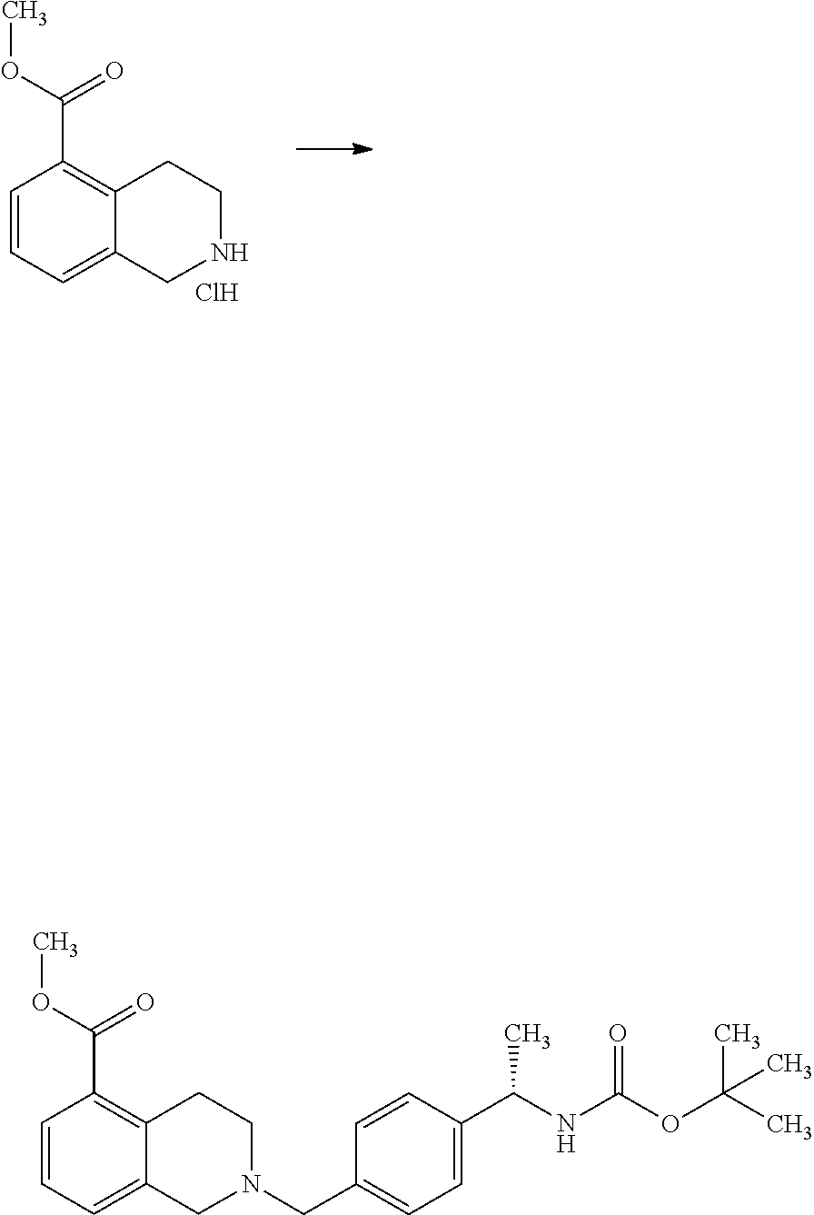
C1=CC(C(OC)=O)=C2C(=C1)CN(CC1=CC=C(C(NC(OC(C)(C)C)=O)C)C=C1)CC2.C1=CC(C(OC)=O)=C2C(=C1)CNCC2.Cl
